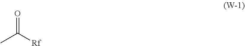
O=C([Rf])C
